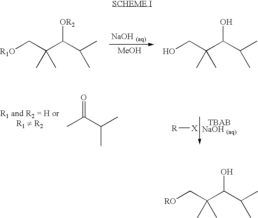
[R1O]CC(C(C(C)C)[OR2])(C)C.[MeOH].OCC(C(C(C)C)O)(C)C.[R][X].CC(C(C)C)=O.[RO]CC(C(C(C)C)O)(C)C
